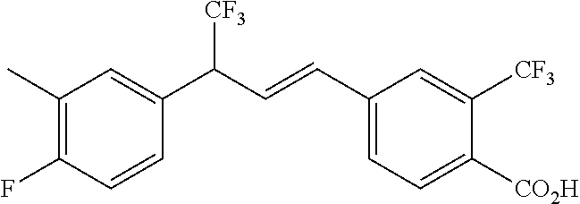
C1(C)=C(F)C=CC(C(C=CC2=CC=C([CO2H])C([CF3])=C2)[CF3])=C1
